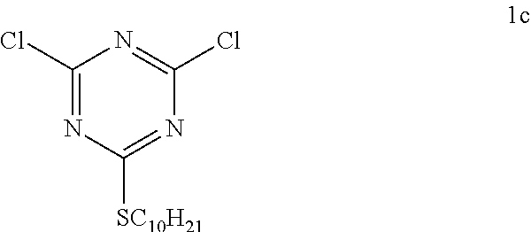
C1(Cl)=NC([SC10H21])=NC(Cl)=N1
